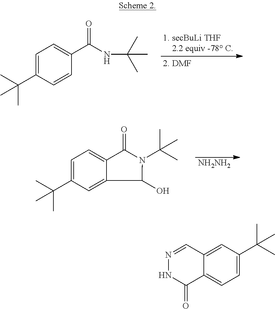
C1=C(C(C)(C)C)C=CC(C(NC(C)(C)C)=O)=C1.C1=C(C(C)(C)C)C=C2C(=C1)C(=O)N(C(C)(C)C)C2O.[NH2NH2].N1=CC2=CC(C(C)(C)C)=CC=C2C(=O)N1
